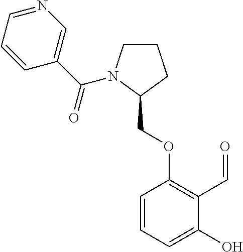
C1(COC2=C(C=O)C(O)=CC=C2)CCCN1C(C1=CN=CC=C1)=O
